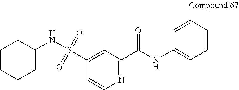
C1(C(NC2=CC=CC=C2)=O)=NC=CC(S(NC2CCCCC2)(=O)=O)=C1
